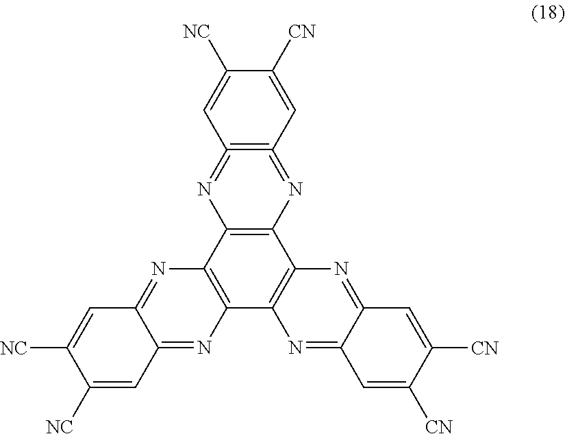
C12=C(=NC3=C(N=1)C1=C(C4=C3N=C3C(=N4)C=C([CN])C([CN])=C3)N=C3C(=N1)C=C([NC])C([NC])=C3)C=C([CN])C([NC])=C2
